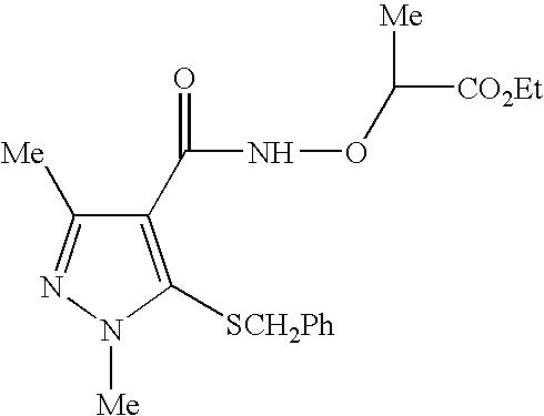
C1(C(NOC([CO2Et])[Me])=O)=C([SCH2Ph])N([Me])N=C1[Me]
